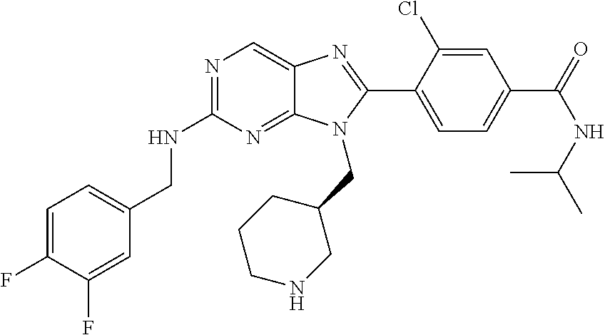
C1=C(F)C(F)=CC(CNC2=NC=C3C(=N2)N(CC2CCCNC2)C(C2=CC=C(C(NC(C)C)=O)C=C2Cl)=N3)=C1
